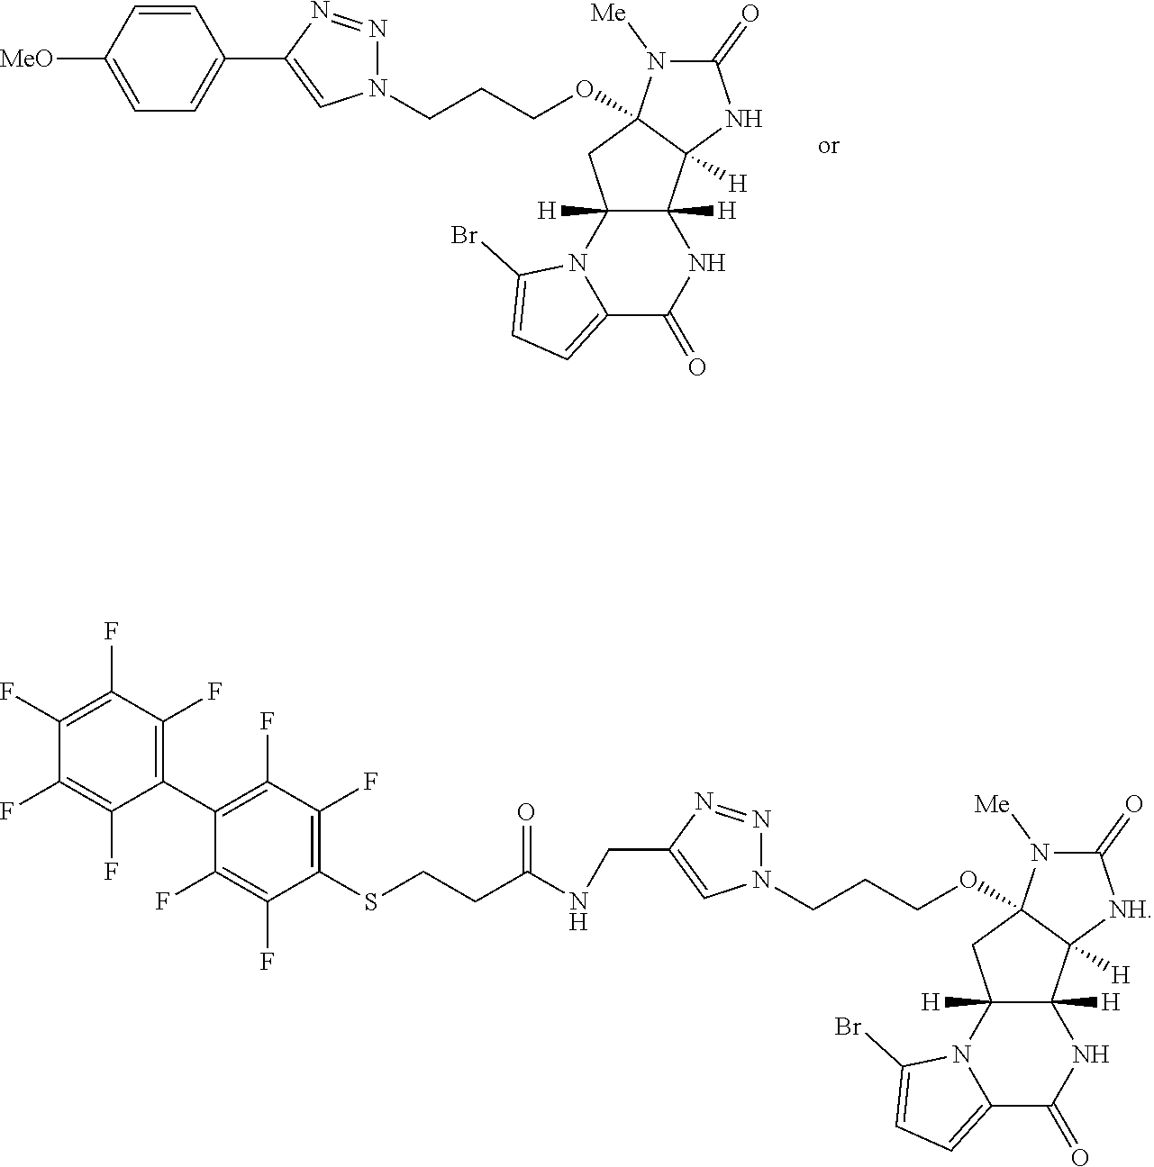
C12=CC=C(Br)N1C1([H])C([H])(NC2=O)C2([H])C(OCCCN3N=NC(C4=CC=C([MeO])C=C4)=C3)(C1)N([Me])C(=O)N2.C12=CC=C(Br)N1C1([H])C([H])(NC2=O)C2([H])C(OCCCN3N=NC(CNC(CCSC4=C(F)C(F)=C(C5=C(F)C(F)=C(F)C(F)=C5F)C(F)=C4F)=O)=C3)(C1)N([Me])C(=O)[NH]2
